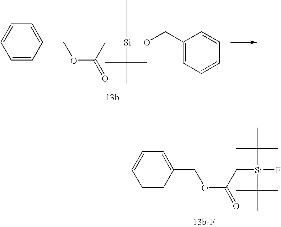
C1=CC=CC(COC(C[Si](C(C)(C)C)(C(C)(C)C)OCC2=CC=CC=C2)=O)=C1.C1=CC=CC(COC(=O)C[Si](C(C)(C)C)(C(C)(C)C)F)=C1
